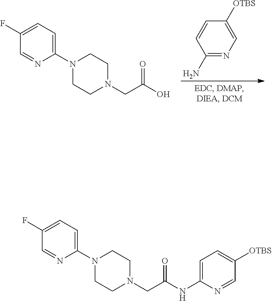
C1=CC(N)=NC=C1[OTBS].N1(C2=CC=C(F)C=N2)CCN(CC(=O)O)CC1.C1(NC(CN2CCN(C3=CC=C(F)C=N3)CC2)=O)=CC=C([OTBS])C=N1
